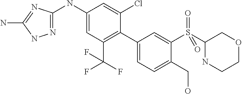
N1=C(NC2=CC(C(F)(F)F)=C(C3=CC=C(CO)C(S(=O)(=O)C4NCCOC4)=C3)C(Cl)=C2)N=C(N)N1
